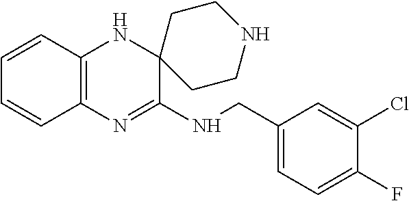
C12=C(N=C(NCC3=CC=C(F)C(Cl)=C3)C3(N1)CCNCC3)C=CC=C2
